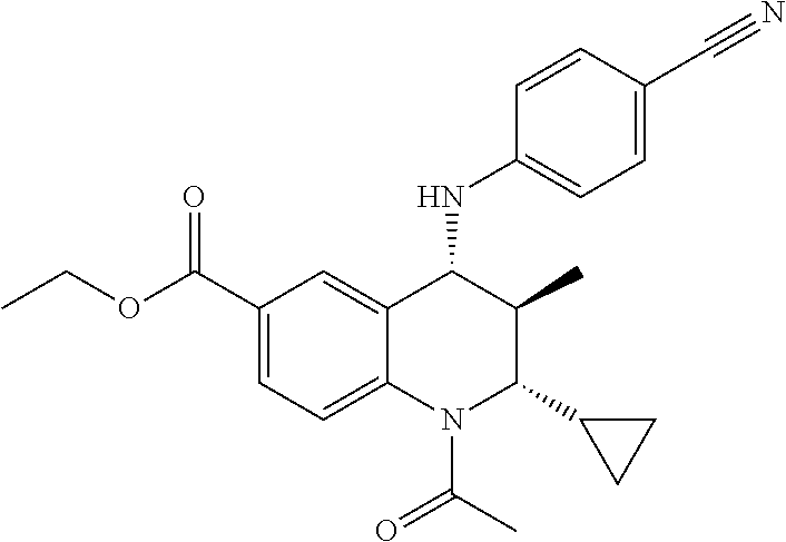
C1=C(C(OCC)=O)C=C2C(=C1)N(C(C)=O)C(C1CC1)C(C)C2NC1=CC=C(C#N)C=C1
